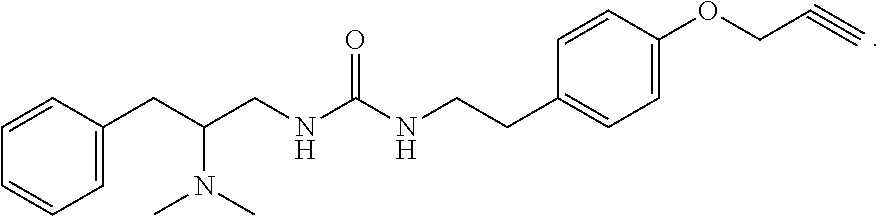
C1=C(CC(CNC(NCCC2=CC=C(OCC#C)C=C2)=O)N(C)C)C=CC=C1
